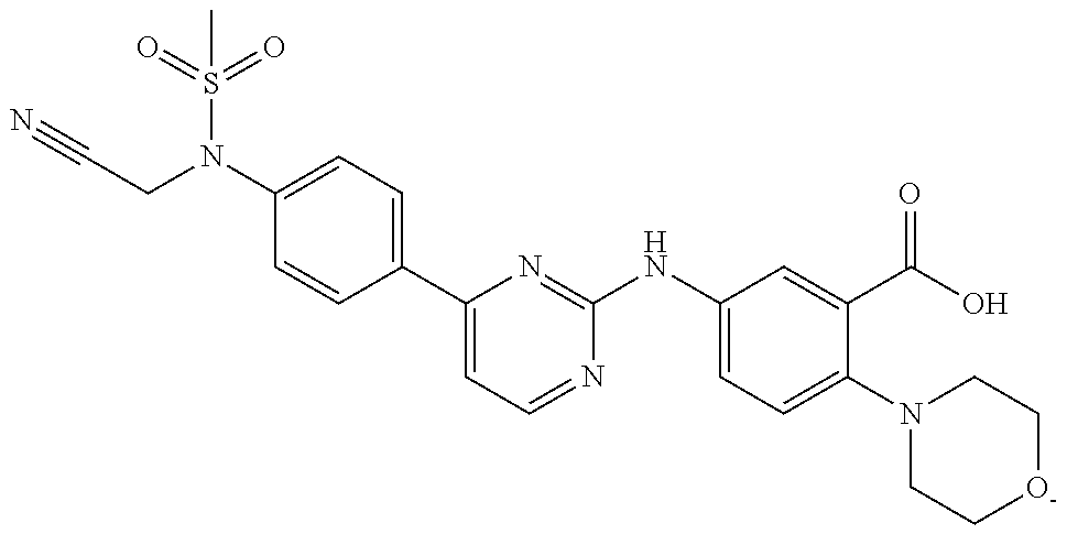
C1(N(CC#N)S(=O)(=O)C)=CC=C(C2=CC=NC(NC3=CC=C(N4CC[O-]CC4)C(C(O)=O)=C3)=N2)C=C1
